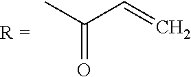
C(=O)(C)C=C
